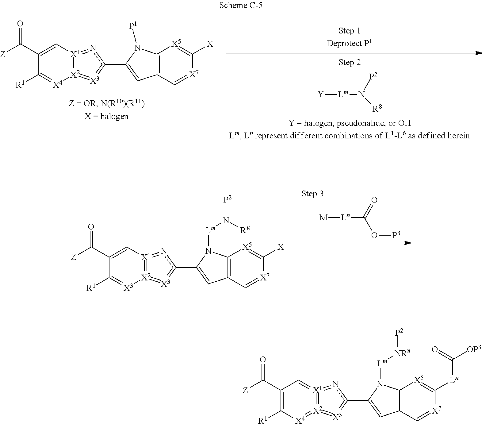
C1(C([Z])=O)=C[X1]2=[X2](=[X3]=c(C3=CC4=C([X5]=C([X])[X7]=C4)N3[P1])n=2)[X4]=C1[R1].[Lm](N([R8])[P2])[Y].[M][Ln]C(O[P3])=O.C1(C([Z])=O)=C[X1]2=[X2](=[X3]=c(C3=CC4=C([X5]=C([X])[X7]=C4)N3[Lm]N([P2])[R8])n=2)[X3]=C1[R1].C1(C([Z])=O)=C([R1])[X4]=[X2]2=[X1](=C1)=nc(C1=CC3=C([X5]=C([Ln]C([OP3])=O)[X7]=C3)N1[Lm][NR8][P2])=[X3]=2
